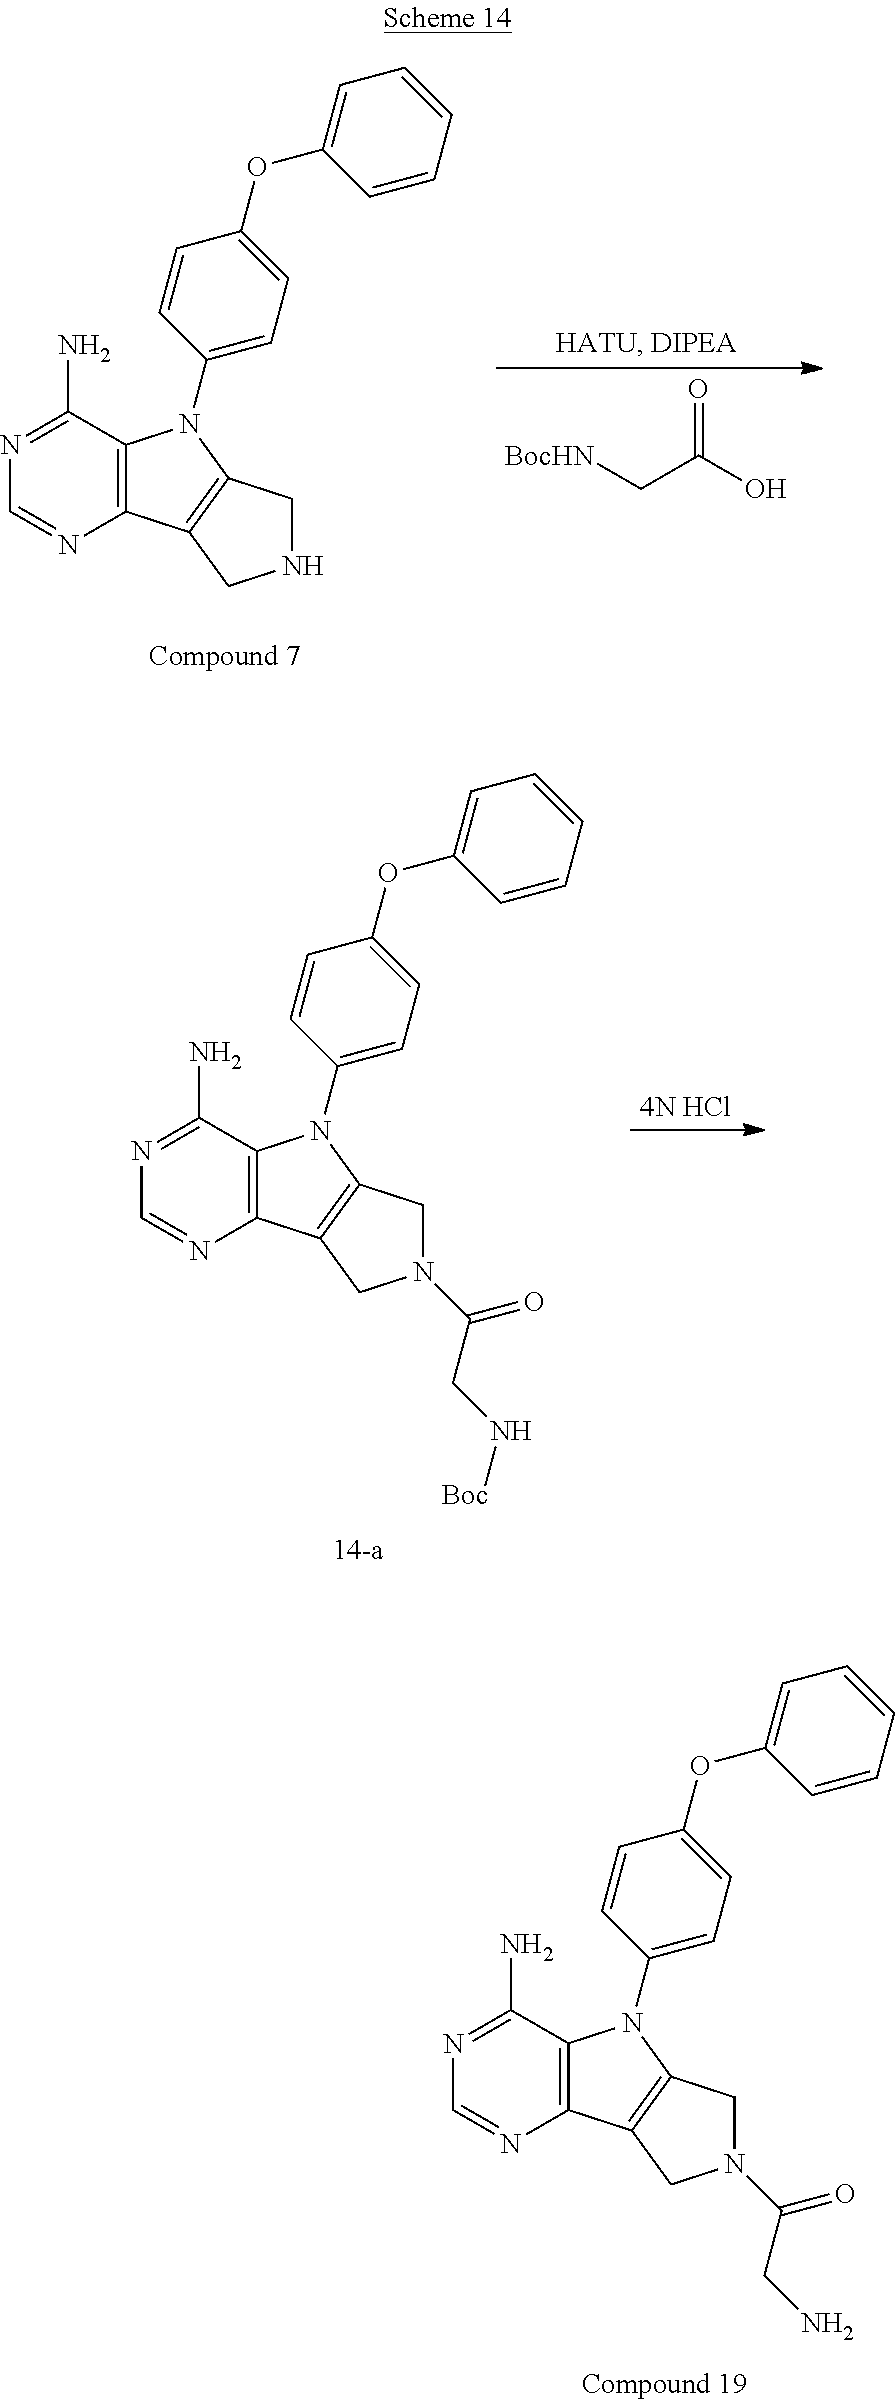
N1=C(N)C2=C(N=C1)C1=C(N2C2=CC=C(OC3=CC=CC=C3)C=C2)CN(C(CN)=O)C1.N1=C(N)C2=C(N=C1)C1=C(N2C2=CC=C(OC3=CC=CC=C3)C=C2)CNC1.O=C(O)C[BocHN].N1=C(N)C2=C(N=C1)C1=C(N2C2=CC=C(OC3=CC=CC=C3)C=C2)CN(C(CN[Boc])=O)C1.[4N HCl]
